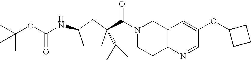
N1(C(=O)C2(C(C)C)CCC(NC(OC(C)(C)C)=O)C2)CCC2=C(C1)C=C(OC1CCC1)C=N2
